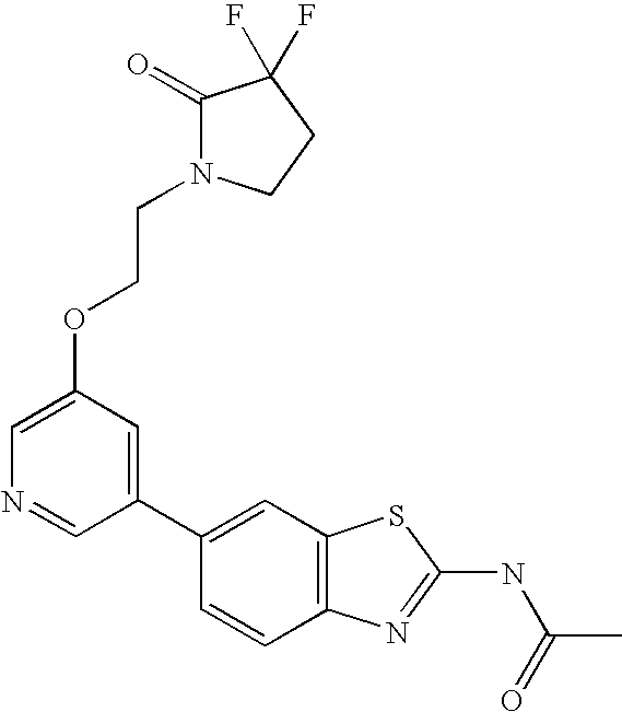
C1(C2=CC3=C(C=C2)N=C(NC(=O)C)S3)=CC(OCCN2C(=O)C(F)(F)CC2)=CN=C1
